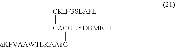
[CACGLYDGMEHL]([CKIFGSLAFL])[aKFVAAWTLKAAaC]
